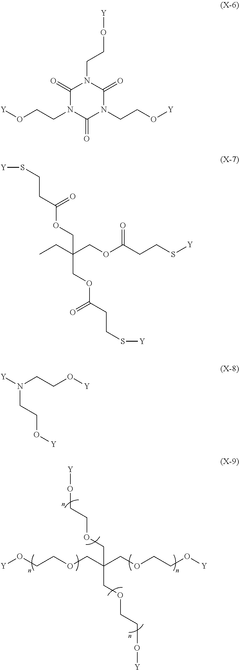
C(COCC(COCCO[Y])(COCCO[Y])COCCO[Y])O[Y].[Y]OCCN1C(=O)N(CCO[Y])C(=O)N(CCO[Y])C1=O.[Y]SCCC(=O)OCC(COC(=O)CCS[Y])(CC)COC(CCS[Y])=O.[Y]N(CCO[Y])CCO[Y]
